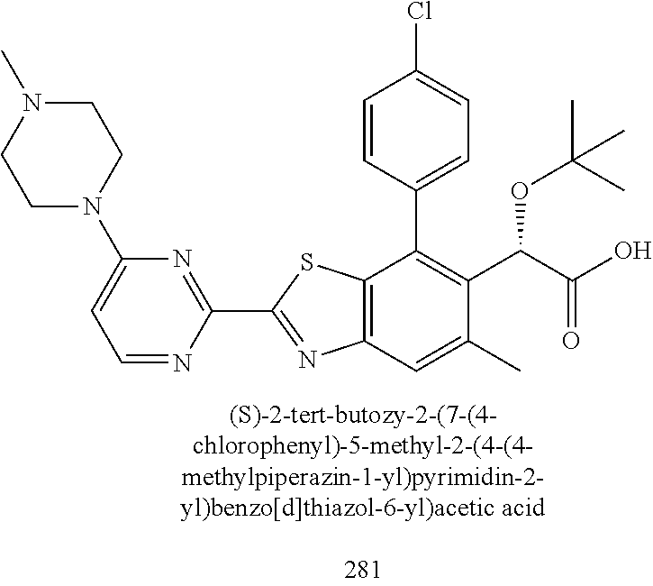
C1(C2=NC3=C(S2)C(C2=CC=C(Cl)C=C2)=C(C(C(=O)O)OC(C)(C)C)C(C)=C3)=NC(N2CCN(C)CC2)=CC=N1
